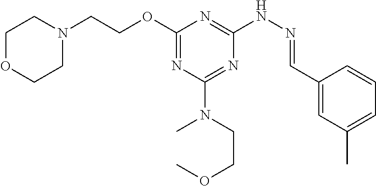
C1N(CCOC2=NC(N(C)CCOC)=NC(NN=CC3=CC(C)=CC=C3)=N2)CCOC1
